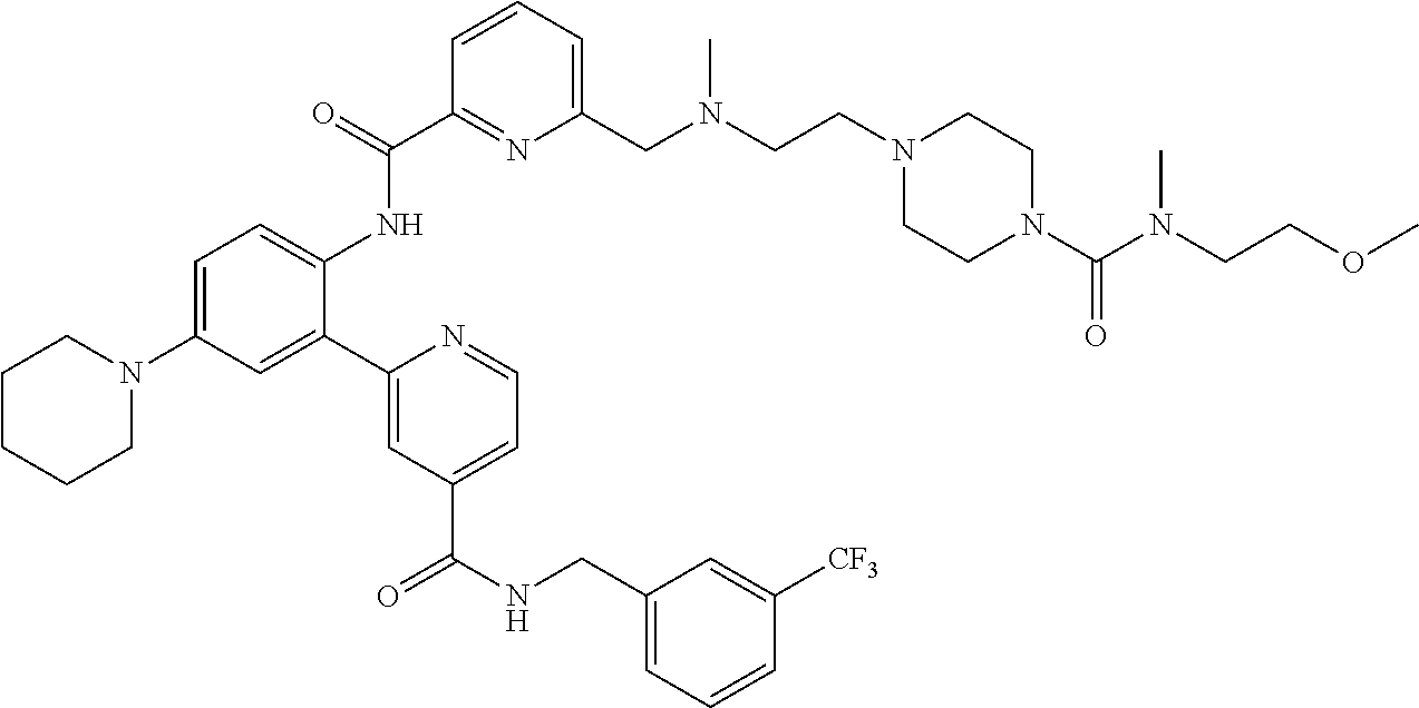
C1(C(=O)NC2=CC=C(N3CCCCC3)C=C2C2=CC(C(NCC3=CC=CC([CF3])=C3)=O)=CC=N2)=NC(CN(CCN2CCN(C(N(CCOC)C)=O)CC2)C)=CC=C1
